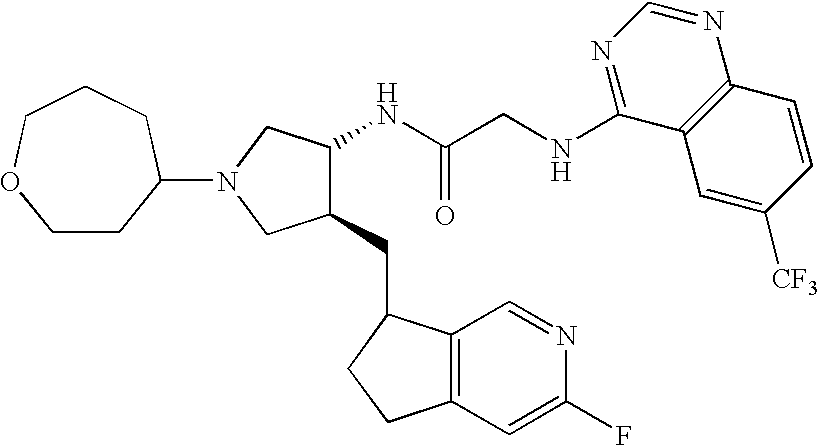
C(C(NC1C(CC2C3=C(CC2)C=C(F)N=C3)CN(C2CCOCCC2)C1)=O)NC1=NC=NC2=C1C=C([CF3])C=C2
